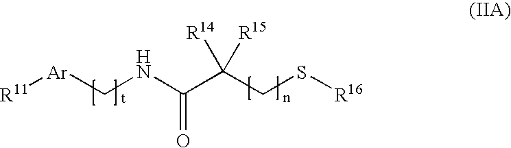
C(NC(C(CS[R16])([R14])[R15])=O)[Ar][R11]
